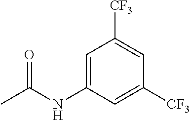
C1([CF3])=CC(NC(C)=O)=CC([CF3])=C1
